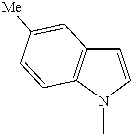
C1=CN(C)C2=C1C=C([Me])C=C2
